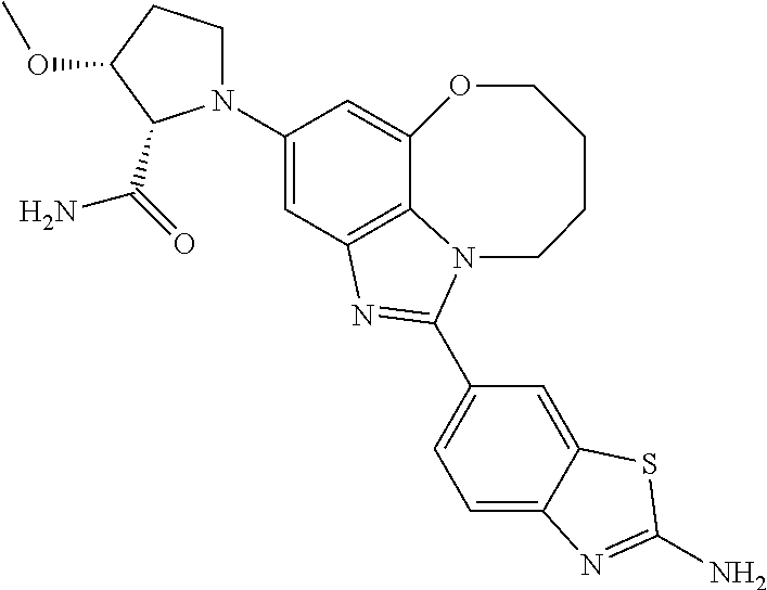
C12=C3C=C(N4CCC(OC)C4C(=O)N)C=C1OCCCCN2C(C1=CC=C2C(=C1)SC(N)=N2)=N3
